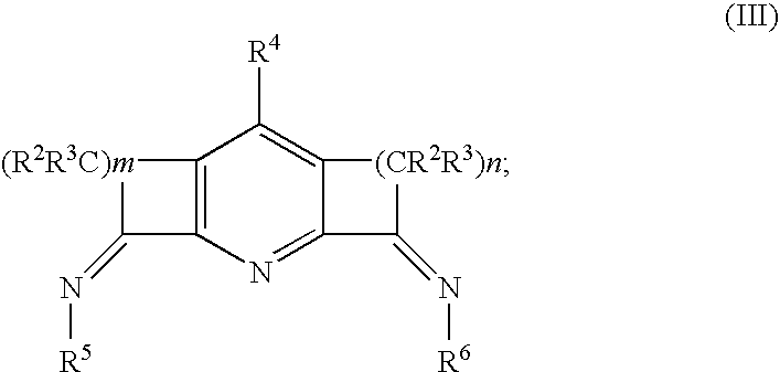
C12=C(N=C3C(=N[R6])[(CR2R3)n]C3=C1[R4])C(=N[R5])[(R2R3C)m]2
